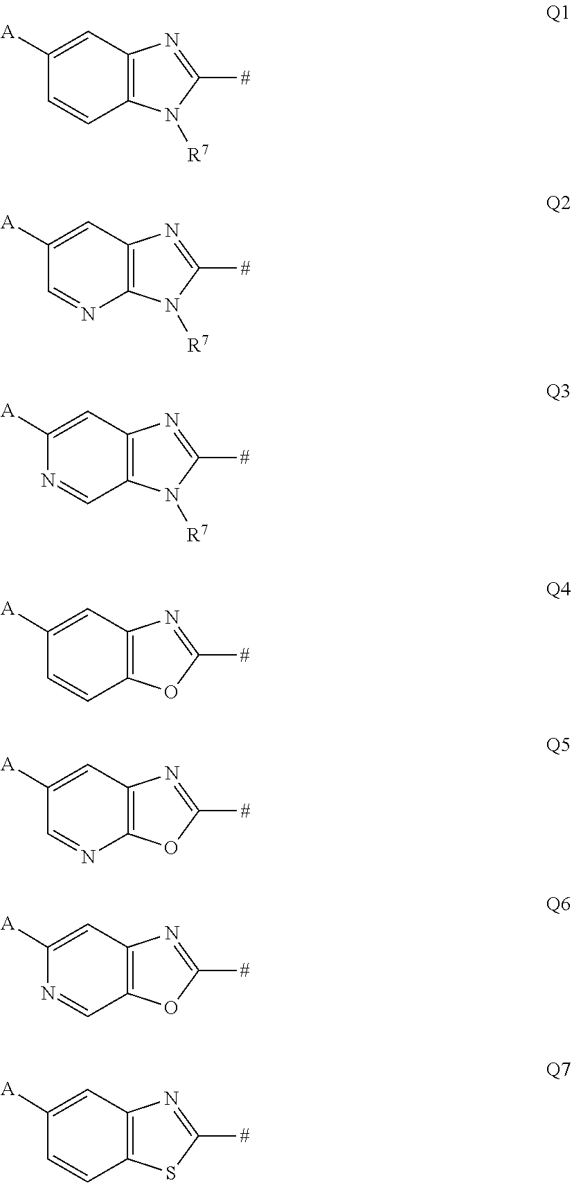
[A]C1=CC2=C(N([R7])C([#])=N2)C=C1.C12=C(N=CC([A])=C1)N([R7])C([#])=N2.C12=C(C=C([A])N=C1)N=C([#])N2[R7].C1([#])=NC2=C(O1)C=CC([A])=C2.C1([#])=NC2=C(O1)N=CC([A])=C2.C12=C(C=C([A])N=C1)N=C([#])O2.[A]C1=CC2=C(SC([#])=N2)C=C1
